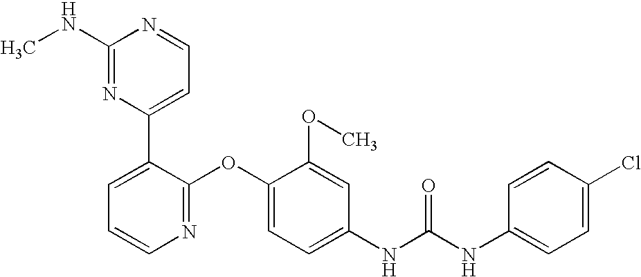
C1(NC)=NC(C2=CC=CN=C2OC2=CC=C(NC(NC3=CC=C(Cl)C=C3)=O)C=C2OC)=CC=N1
